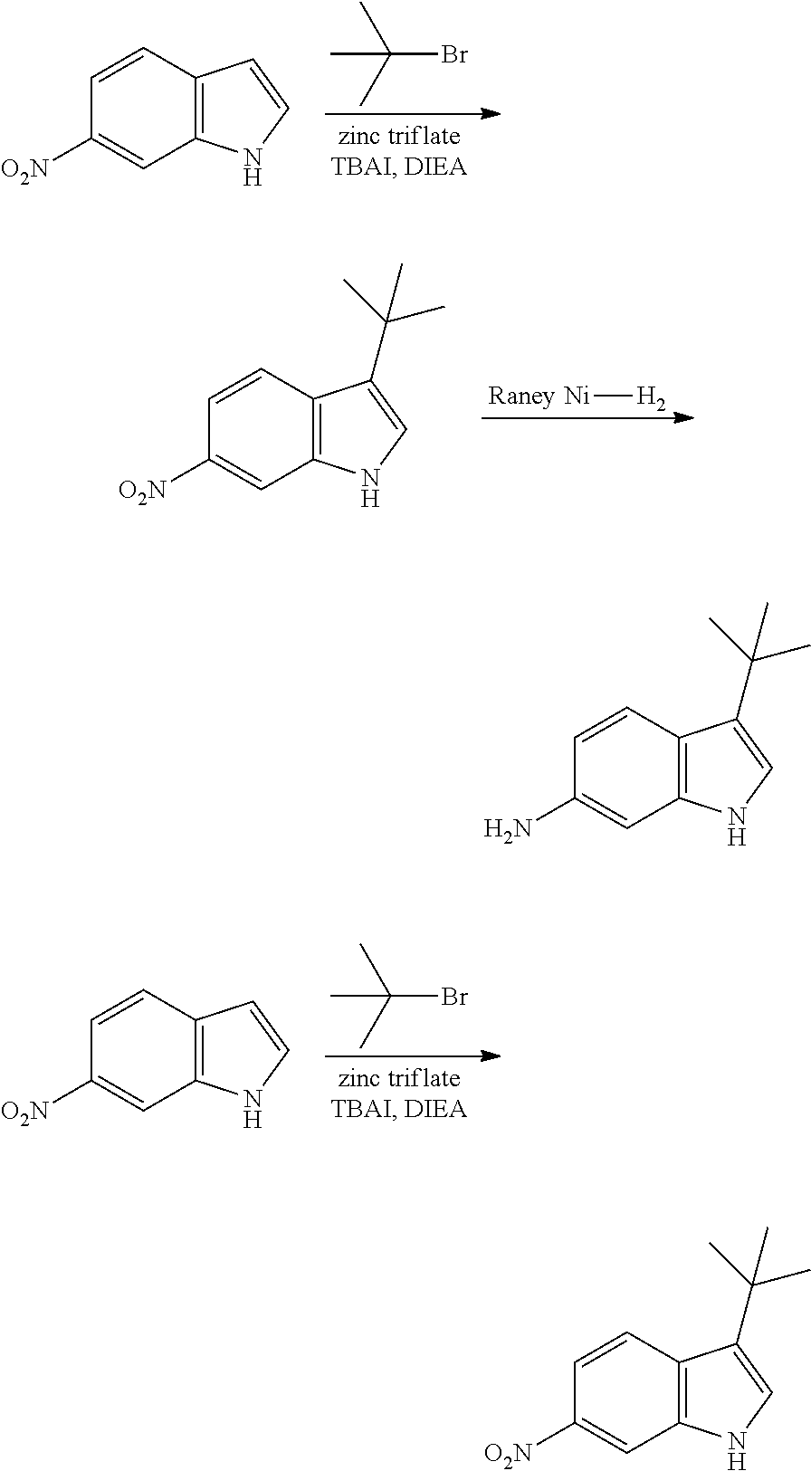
C1=CC2=C(C=C1[O2N])NC=C2.BrC(C)(C)C.C1=CC2=C(C=C1[O2N])NC=C2C(C)(C)C.[Ni][H2].[Raney].C1=CC2=C(C=C1N)NC=C2C(C)(C)C.C1=CC2=C(C=C1[O2N])NC=C2.BrC(C)(C)C.C1=CC2=C(C=C1[O2N])NC=C2C(C)(C)C
